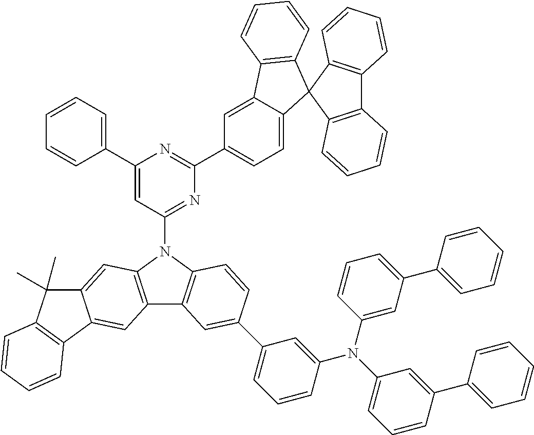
C1(C2=CC=CC=C2)=CC(N2C3=C(C4=C2C=C2C(=C4)C4=C(C2(C)C)C=CC=C4)C=C(C2=CC=CC(N(C4=CC(C5=CC=CC=C5)=CC=C4)C4=CC=CC(C5=CC=CC=C5)=C4)=C2)C=C3)=NC(C2=CC=C3C(=C2)C2=C(C=CC=C2)C32C3=C(C4=C2C=CC=C4)C=CC=C3)=N1
